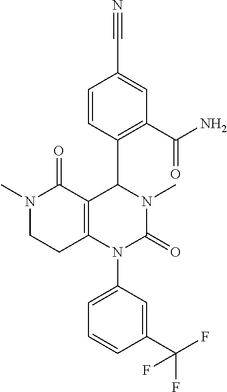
C1=CC(C2C3=C(N(C4=CC=CC(C(F)(F)F)=C4)C(=O)N2C)CCN(C)C3=O)=C(C(N)=O)C=C1C#N
